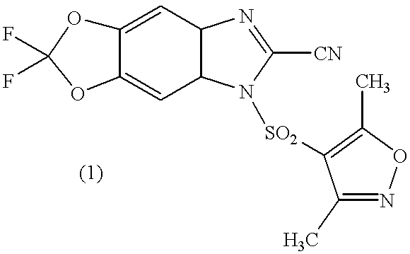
C12=CC3C(C=C1OC(F)(F)O2)N([SO2]C1=C(C)ON=C1C)C([CN])=N3
